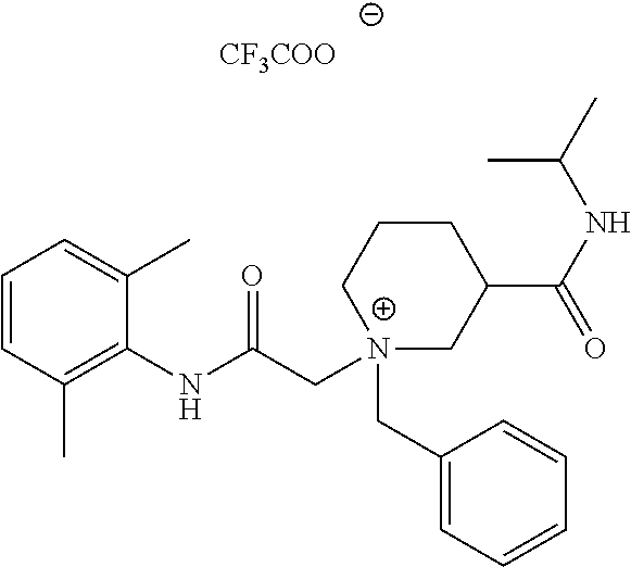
C1=CC(C)=C(NC(C[N+]2(CC3=CC=CC=C3)CC(C(NC(C)C)=O)CCC2)=O)C(C)=C1.[CF3COO]
